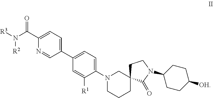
[R3]N(C(C1=CC=C(C2=CC=C(N3CCCC4(C3)CCN(C3CCC([OH])CC3)C4=O)C([R1])=C2)C=N1)=O)[R2]
